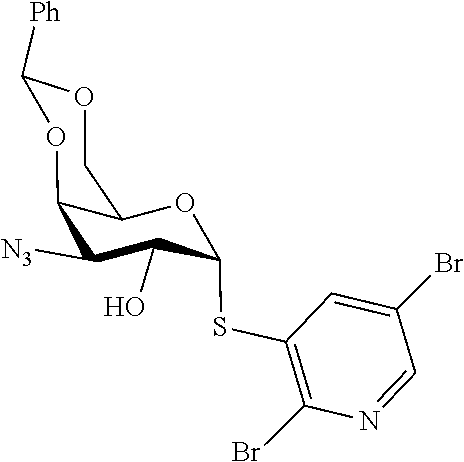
OC1C(SC2=C(Br)N=CC(Br)=C2)OC2C(C1[N3])OC([Ph])OC2
